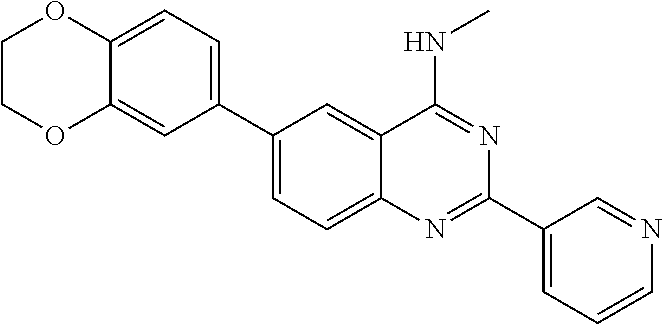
C1(C2=CC=C3C(=C2)OCCO3)=CC=C2C(=C1)C(NC)=NC(C1=CC=CN=C1)=N2
